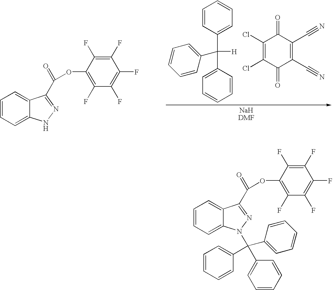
C1=CC=C2C(=C1)C(C(=O)OC1=C(F)C(F)=C(F)C(F)=C1F)=NN2.[H]C(C1=CC=CC=C1)(C1=CC=CC=C1)C1=CC=CC=C1.C1(Cl)=C(Cl)C(=O)C(C#N)=C(C#N)C1=O.C1(F)=C(F)C(OC(=O)C2=NN(C(C3=CC=CC=C3)(C3=CC=CC=C3)C3=CC=CC=C3)C3=CC=CC=C32)=C(F)C(F)=C1F
